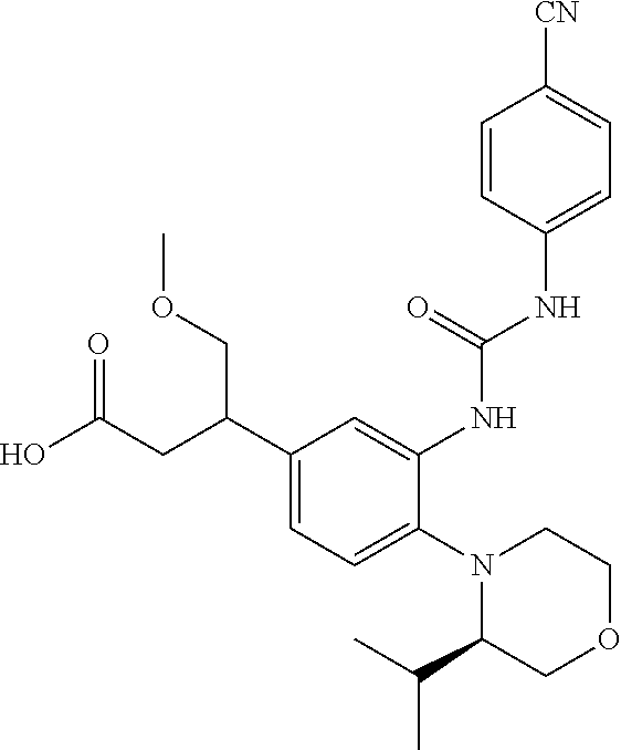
C1(C(CC(O)=O)COC)=CC=C(N2C(C(C)C)COCC2)C(NC(NC2=CC=C([CN])C=C2)=O)=C1
